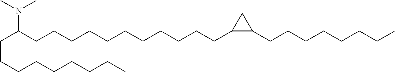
N(C(CCCCCCCCCCCC1C(CCCCCCCC)C1)CCCCCCCCC)(C)C
